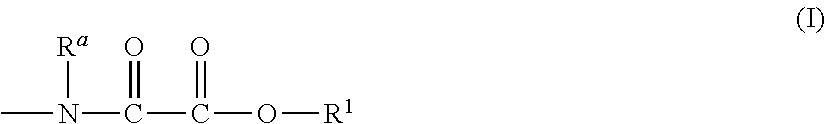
CN([Ra])C(C(O[R1])=O)=O
